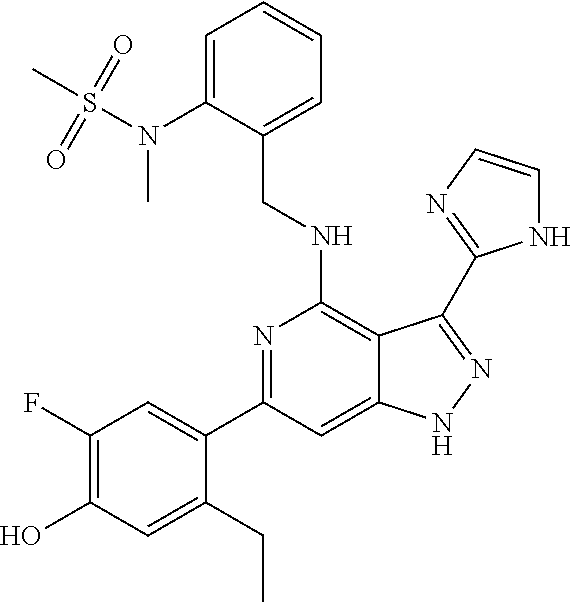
C(NC1=C2C(=CC(C3=CC(F)=C(O)C=C3CC)=N1)NN=C2C1=NC=CN1)C1=CC=CC=C1N(S(C)(=O)=O)C
